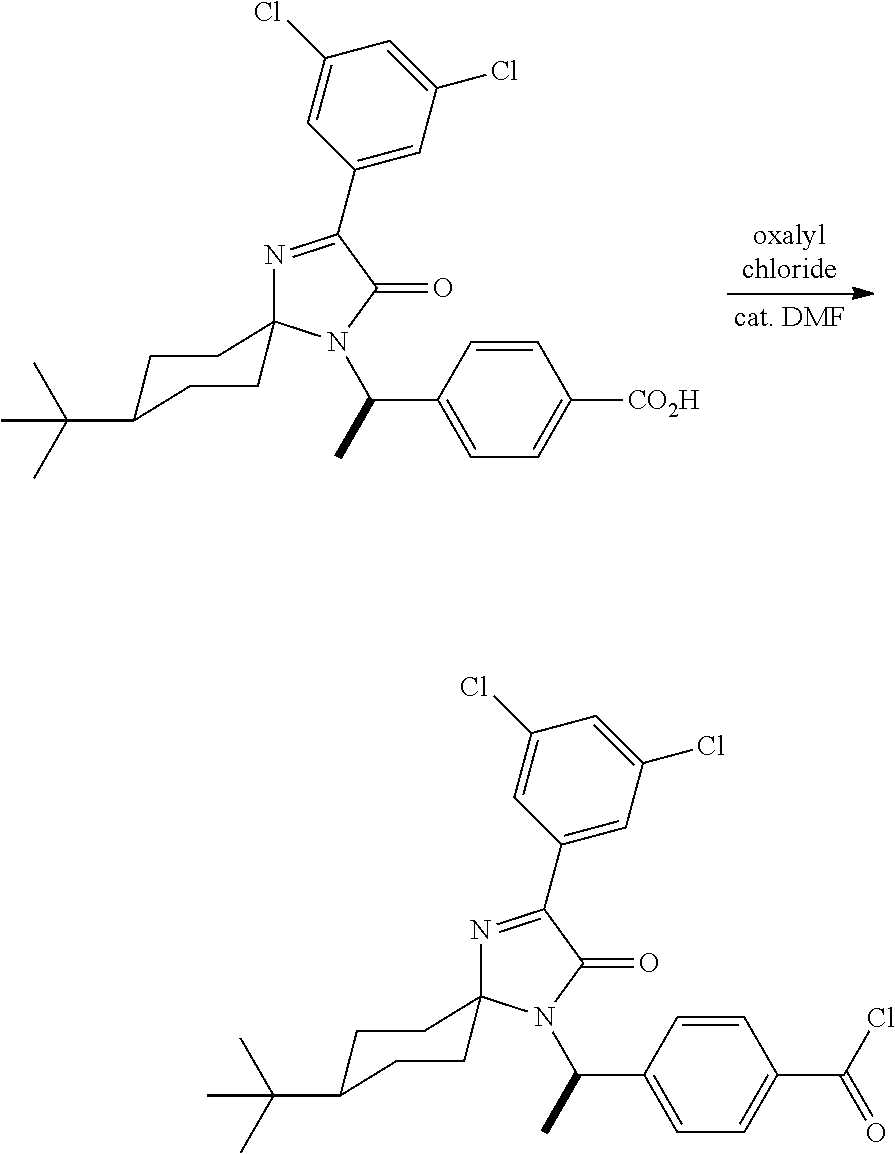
N1=C(C2=CC(Cl)=CC(Cl)=C2)C(=O)N(C(C)C2=CC=C([CO2H])C=C2)C12CCC(C(C)(C)C)CC2.N1=C(C2=CC(Cl)=CC(Cl)=C2)C(=O)N(C(C)C2=CC=C(C(Cl)=O)C=C2)C12CCC(C(C)(C)C)CC2
